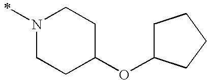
N1(C)CCC(OC2CCCC2)CC1
